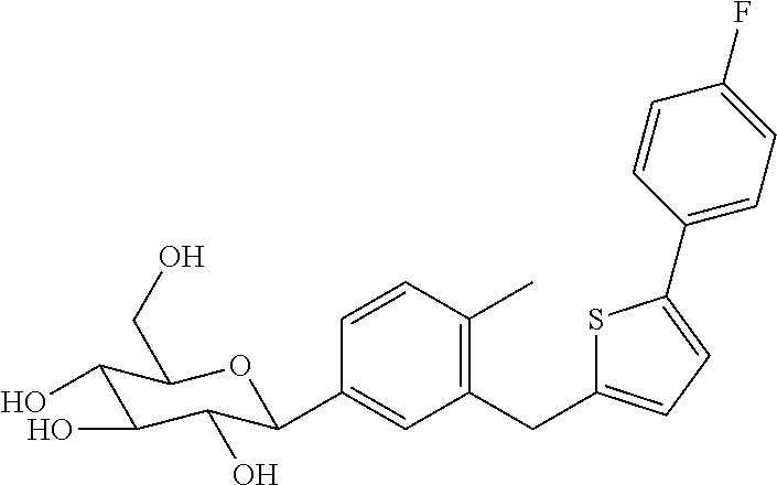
C1=CC(C)=C(CC2=CC=C(C3=CC=C(F)C=C3)S2)C=C1C1C(O)C(O)C(O)C(CO)O1
